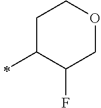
C1(C)C(F)COCC1
